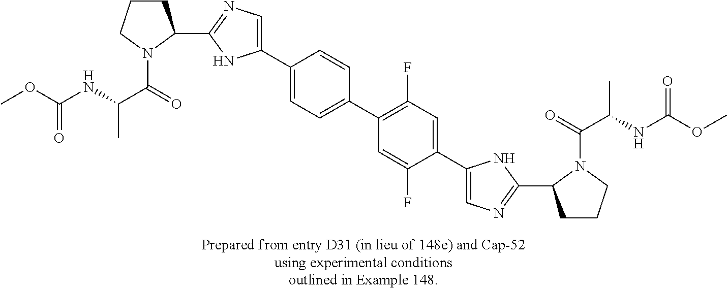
C1(C2CCCN2C(=O)C(NC(OC)=O)C)=NC=C(C2=CC=C(C3=C(F)C=C(C4=CN=C(C5CCCN5C(=O)C(NC(OC)=O)C)N4)C(F)=C3)C=C2)N1
